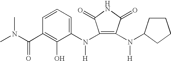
C1(N(C2=CC=CC(C(N(C)C)=O)=C2O)[H])=C(N([H])C2CCCC2)C(=O)NC1=O
